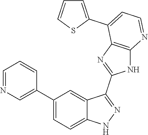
C1=NC=C(C2=CC=C3C(=C2)C(C2=NC4=C(N2)N=CC=C4C2=CC=CS2)=NN3)C=C1
